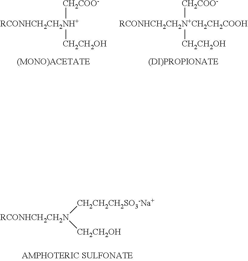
[RCONHCH2CH2NH+]([CH2COO-])[CH2CH2OH].[RCONHCH2CH2N+CH2CH2COOH]([CH2COO-])[CH2CH2OH].[RCONHCH2CH2N]([CH2CH2CH2SO3-Na+])[CH2CH2OH]
